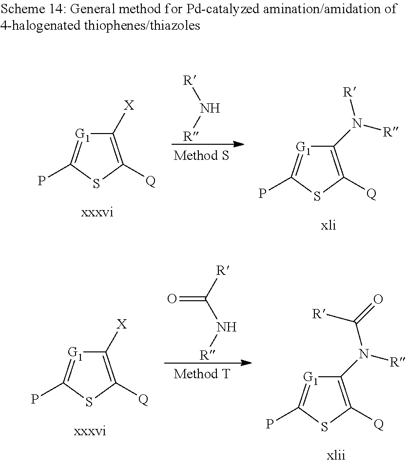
C1([X])=C([Q])SC(P)=[G1]1.[R]N[R].C1(N([R])[R])=C([Q])SC(P)=[G1]1.C1([X])=C([Q])SC(P)=[G1]1.C(N[R])([R])=O.C1(N(C(=O)[R])[R])=C([Q])SC(P)=[G1]1
